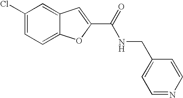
C1(C(=O)NCC2=CC=NC=C2)=CC2=CC(Cl)=CC=C2O1
